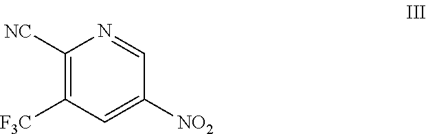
C1([NC])=C([F3C])C=C([NO2])C=N1
